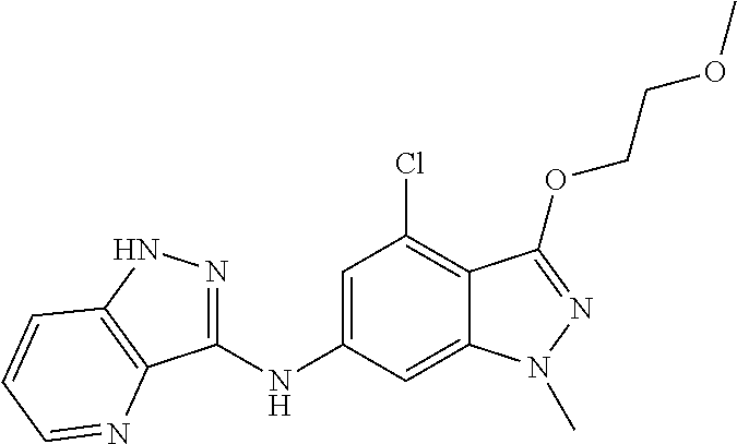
C1(NC2=CC(Cl)=C3C(=C2)N(C)N=C3OCCOC)=NNC2=C1N=CC=C2
